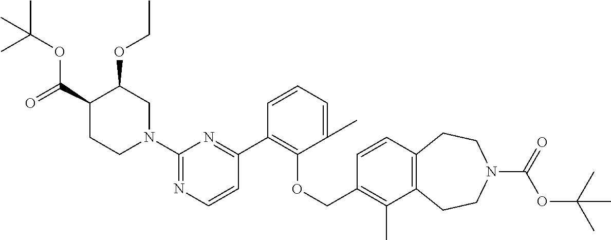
C1(C2=C(OCC3=C(C)C4=C(C=C3)CCN(C(=O)OC(C)(C)C)CC4)C(C)=CC=C2)=NC(N2CC(OCC)C(C(=O)OC(C)(C)C)CC2)=NC=C1
